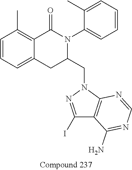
C1=CC=C2C(=C1C)C(=O)N(C1=CC=CC=C1C)C(CN1N=C(I)C3=C1N=CN=C3N)C2
